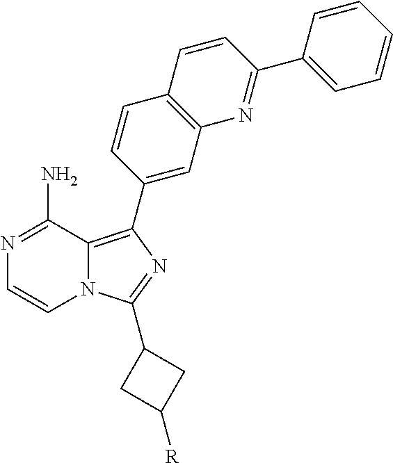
N1=C(N)C2=C(C3=CC4=C(C=C3)C=CC(C3=CC=CC=C3)=N4)N=C(C3CC([R])C3)N2C=C1
